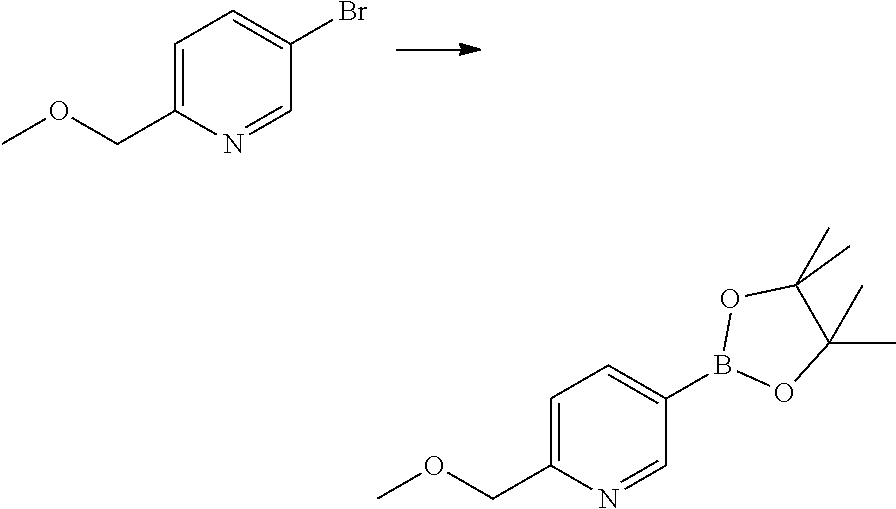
COCC1=CC=C(Br)C=N1.O1B(C2=CC=C(COC)N=C2)OC(C)(C)C1(C)C
